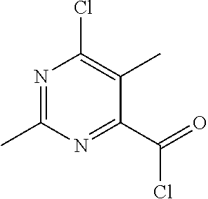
N1=C(C)N=C(C(=O)Cl)C(C)=C1Cl
